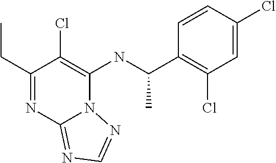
C1(CC)=NC2=NC=NN2C(NC(C2=C(Cl)C=C(Cl)C=C2)C)=C1Cl
